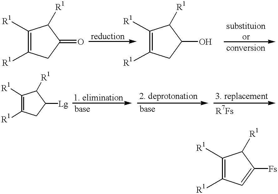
C1([R1])=C([R1])CC(=O)C1[R1].C1([R1])=C([R1])CC([Lg])C1[R1].C1([R1])=C([R1])CC(O)C1[R1].C1([R1])=C([R1])C=C([Fs])C1[R1]
